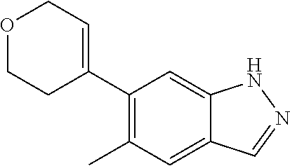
C1(C2=CCOCC2)=C(C)C=C2C(=C1)NN=C2
